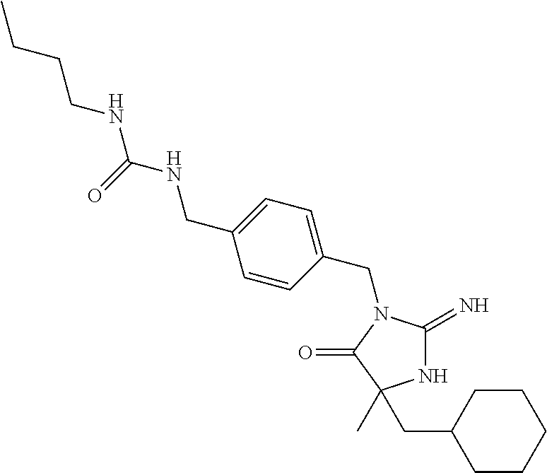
N1C(=N)N(CC2=CC=C(CNC(=O)NCCCC)C=C2)C(=O)C1(C)CC1CCCCC1
